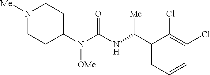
N1([Me])CCC(N(C(=O)NC(C2=CC=CC(Cl)=C2Cl)[Me])[OMe])CC1
